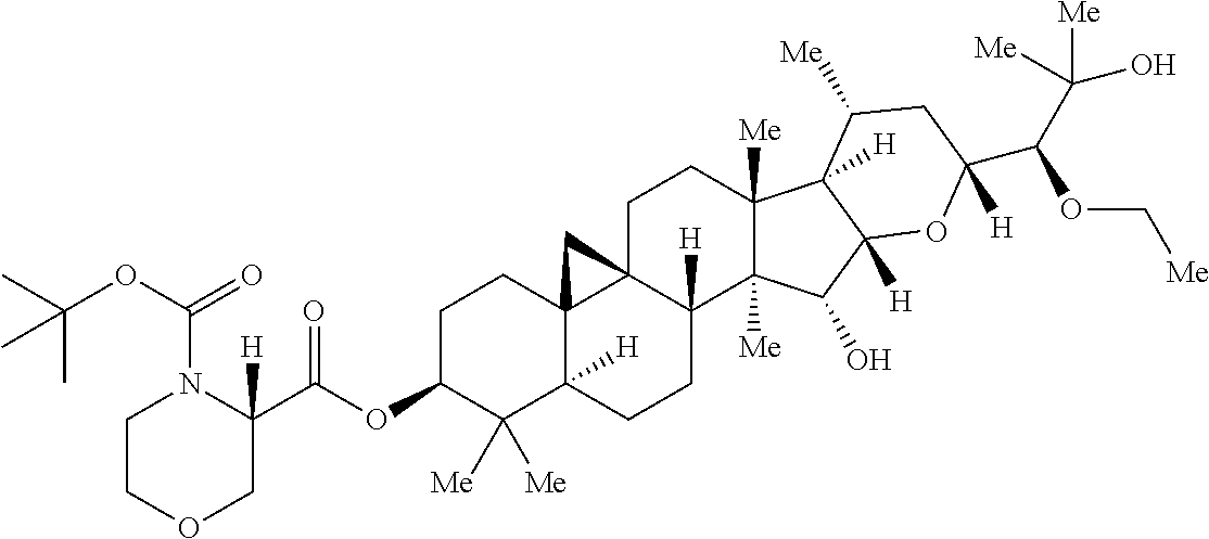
O(C1C([Me])([Me])C2([H])C3(CC1)C1(C([H])(CC2)C2([Me])C([Me])(CC1)C1([H])C([H])(C2O)OC(C(C([Me])(O)[Me])OC[Me])([H])CC1[Me])C3)C(=O)C1([H])N(C(OC(C)(C)C)=O)CCOC1
